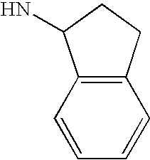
C12=C(CCC1N)C=CC=C2
